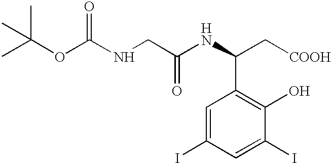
C1=C(I)C=C(I)C(O)=C1C(C[COOH])NC(CNC(OC(C)(C)C)=O)=O.[H]
